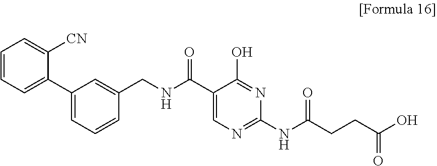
C1(C(NCC2=CC(C3=CC=CC=C3[CN])=CC=C2)=O)=CN=C(NC(CCC(O)=O)=O)N=C1O
